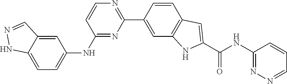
C1(NC2=CC=C3C(=C2)C=NN3)=NC(C2=CC3=C(C=C2)C=C(C(NC2=NN=CC=C2)=O)N3)=NC=C1
